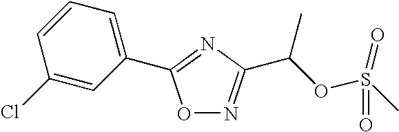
C1(Cl)=CC(C2=NC(C(OS(C)(=O)=O)C)=NO2)=CC=C1
